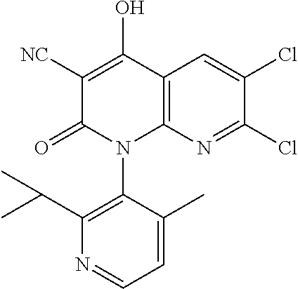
C1([NC])=C(O)C2=C(N(C3=C(C(C)C)N=CC=C3C)C1=O)N=C(Cl)C(Cl)=C2
